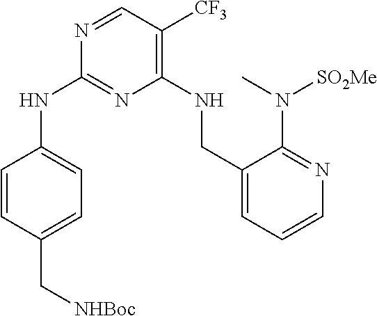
C1(NCC2=CC=CN=C2N(C)[SO2Me])=C([CF3])C=NC(NC2=CC=C(C[NHBoc])C=C2)=N1
